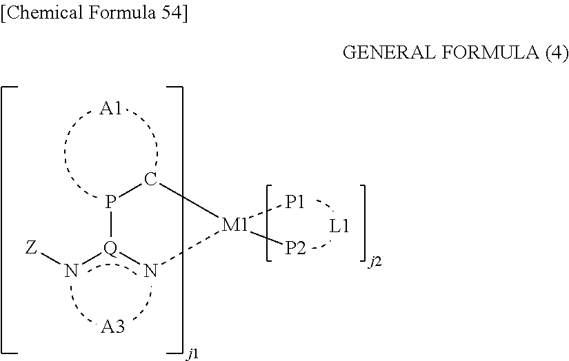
P1[Q](N[Z])N[M1]([P1])([P2])C1.[A3].[A1]
